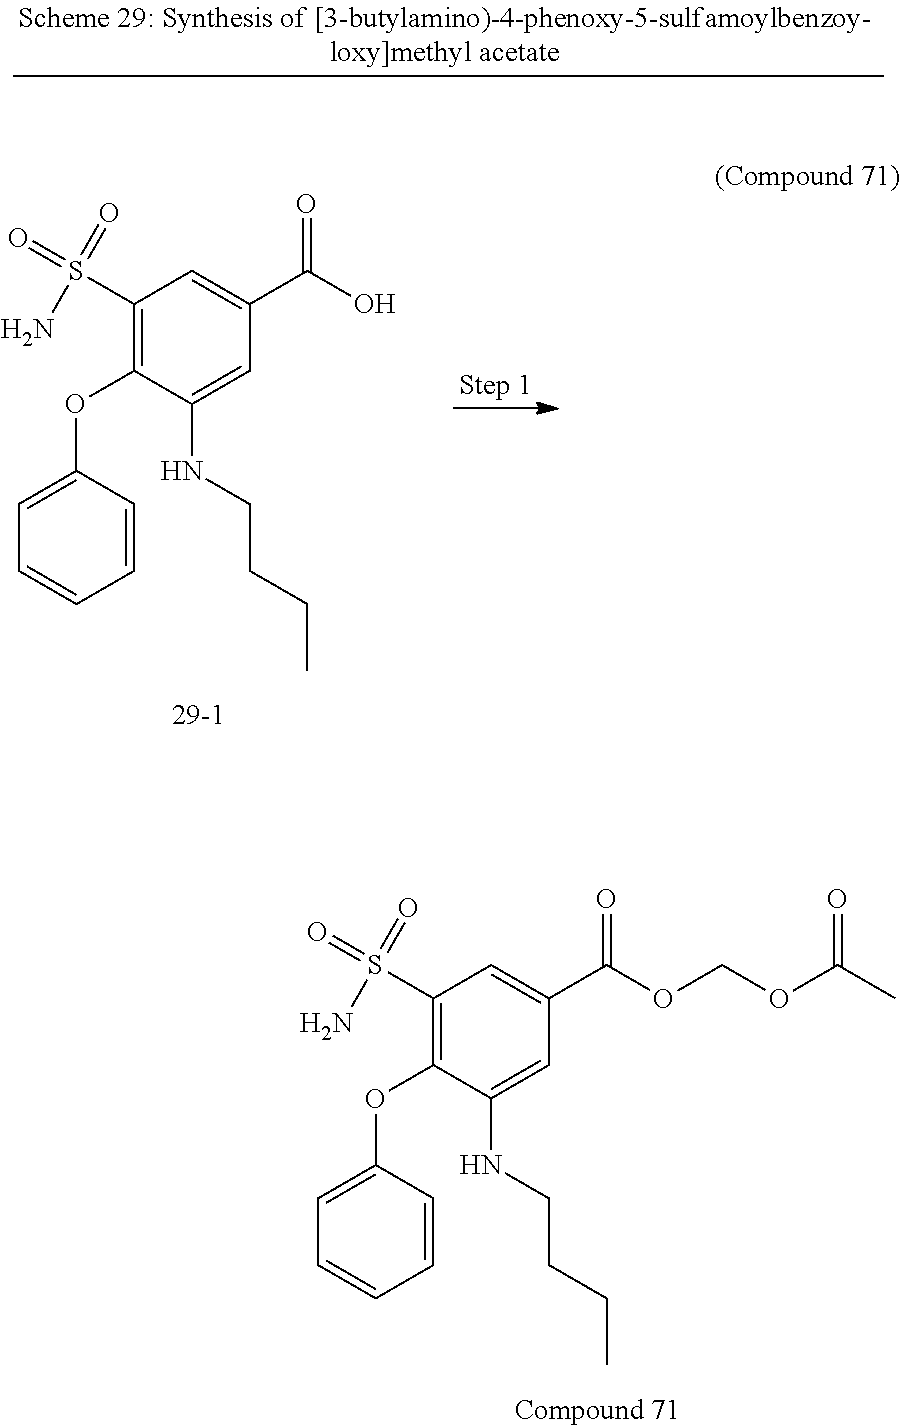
C1(S(N)(=O)=O)=C(OC2=CC=CC=C2)C(NCCCC)=CC(C(=O)OCOC(C)=O)=C1.C1(S(N)(=O)=O)=C(OC2=CC=CC=C2)C(NCCCC)=CC(C(=O)O)=C1
